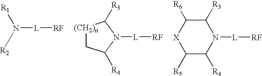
[R1]N([R2])[L][RF].[(CH2)n]1CC([R4])N([L][RF])C1[R3].C1([R5])C([R4])N([L][RF])C([R3])C([R6])[X]1
